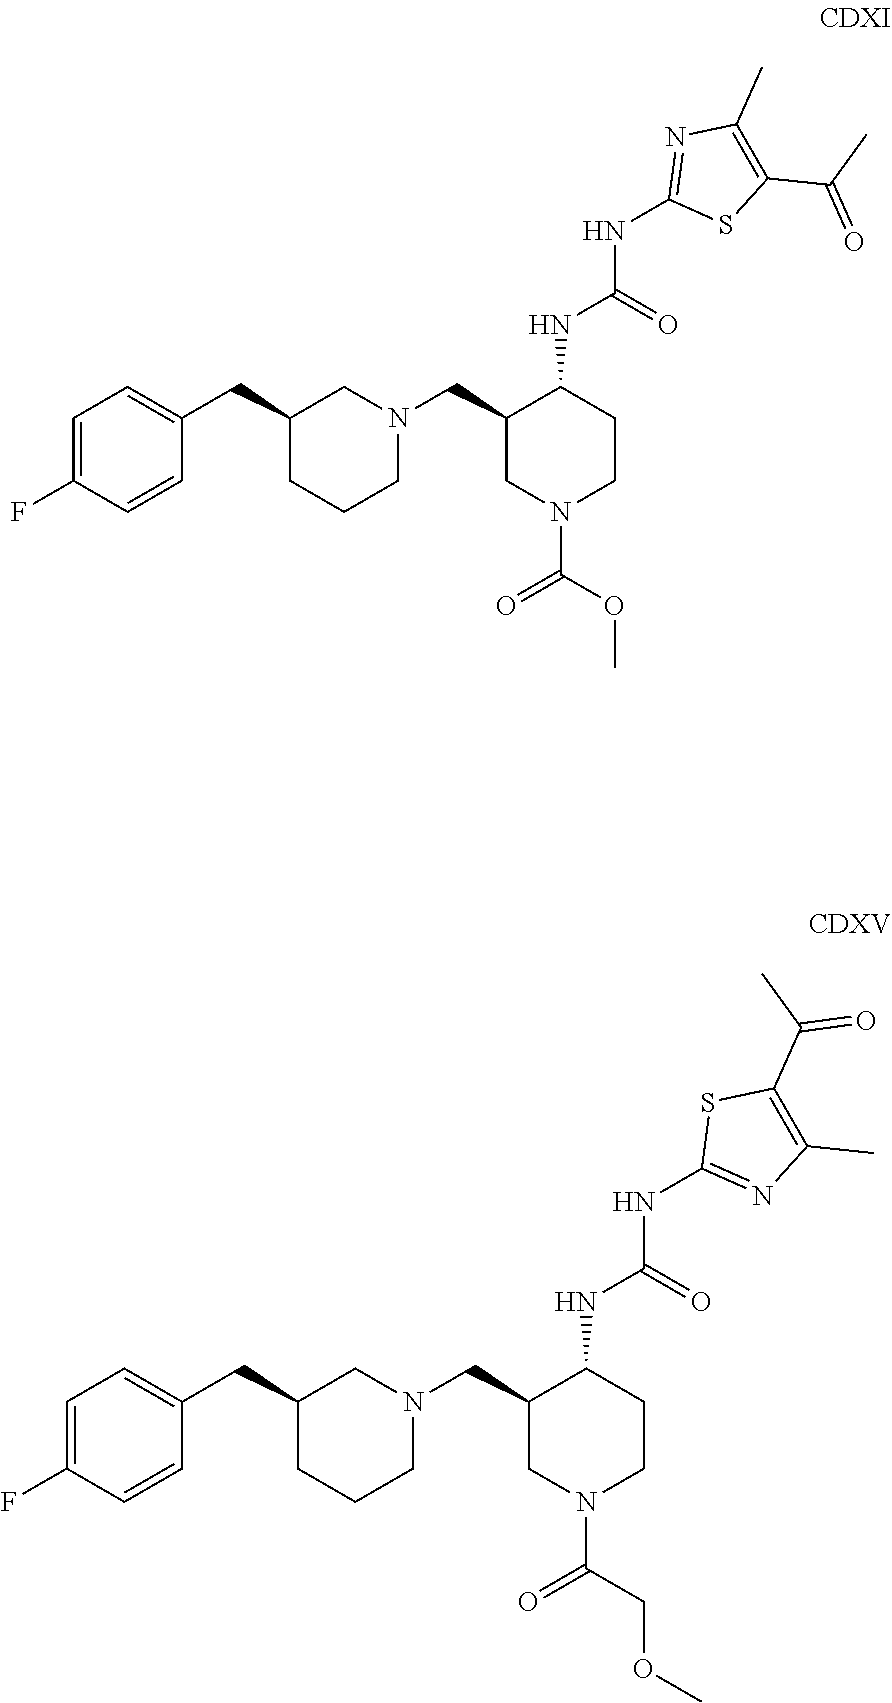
C1=C(F)C=CC(CC2CCCN(CC3CN(C(OC)=O)CCC3NC(=O)NC3=NC(C)=C(C(=O)C)S3)C2)=C1.C1=C(F)C=CC(CC2CCCN(CC3CN(C(=O)COC)CCC3NC(=O)NC3=NC(C)=C(C(C)=O)S3)C2)=C1
